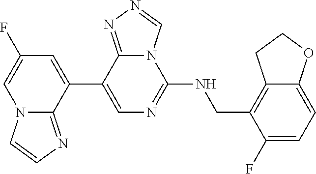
C1(C2=CC(F)=CN3C2=NC=C3)=CN=C(NCC2=C3C(=CC=C2F)OCC3)N2C1=NN=C2
